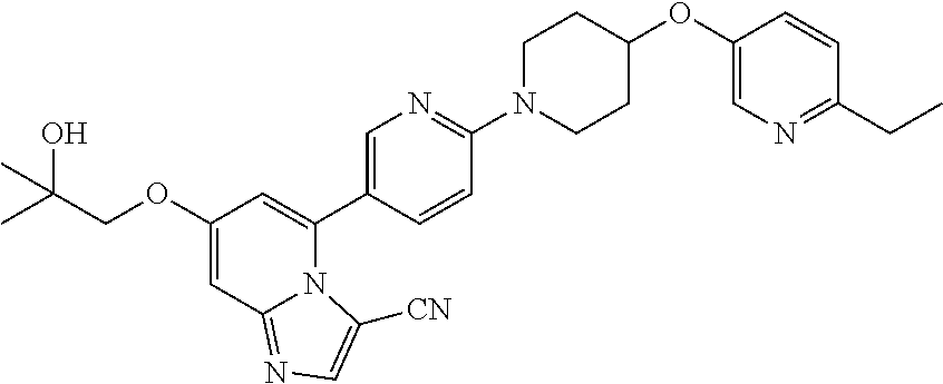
C1(OCC(C)(O)C)=CC2=NC=C([CN])N2C(C2=CN=C(N3CCC(OC4=CN=C(CC)C=C4)CC3)C=C2)=C1
